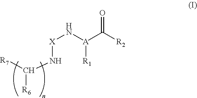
C(N[X]N[A](C([R2])=O)[R1])([R7])[R6]
